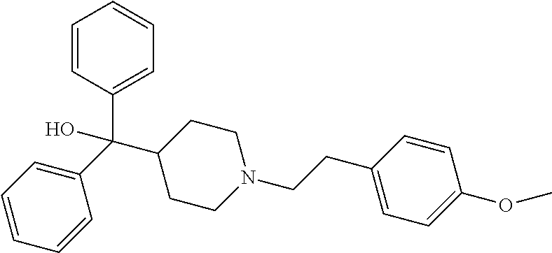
C1(C(C2=CC=CC=C2)(O)C2CCN(CCC3=CC=C(OC)C=C3)CC2)=CC=CC=C1
